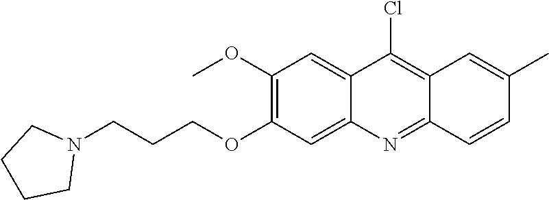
C12=CC(OC)=C(OCCCN3CCCC3)C=C1N=C1C(=C2Cl)C=C(C)C=C1
